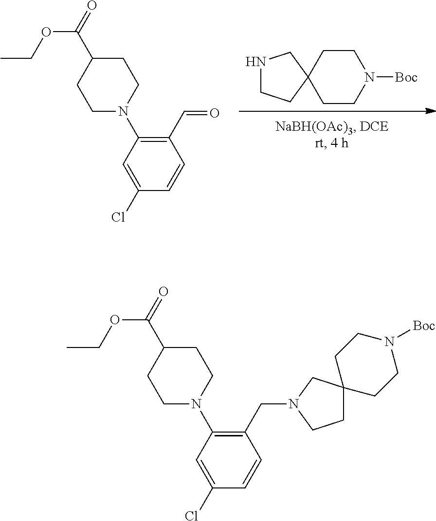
N1CCC2(C1)CCN([Boc])CC2.C1(C=O)=C(N2CCC(C(=O)OCC)CC2)C=C(Cl)C=C1.C1(CN2CCC3(C2)CCN([Boc])CC3)=C(N2CCC(C(=O)OCC)CC2)C=C(Cl)C=C1
